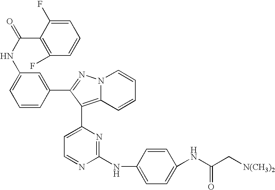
C1=C(F)C(C(NC2=CC=CC(C3=NN4C(=C3C3=CC=NC(NC5=CC=C(NC(C[N(CH3)2])=O)C=C5)=N3)C=CC=C4)=C2)=O)=C(F)C=C1
